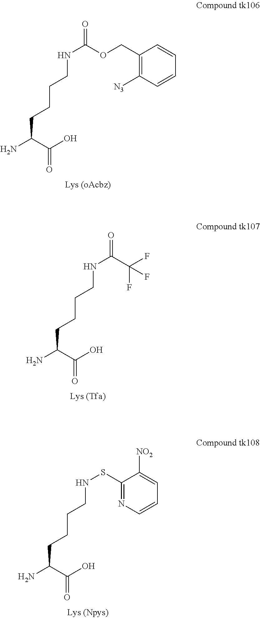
C1(COC(NCCCCC(N)C(O)=O)=O)=C([N3])C=CC=C1.FC(C(NCCCCC(N)C(O)=O)=O)(F)F.C1([NO2])=CC=CN=C1SNCCCCC(N)C(O)=O
